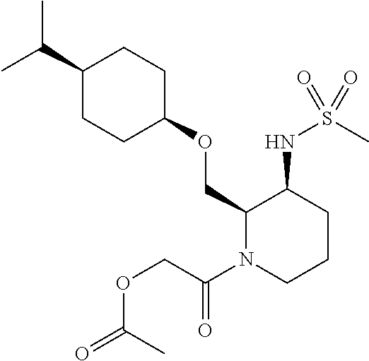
C(C)(C)C1CCC(OCC2N(C(COC(=O)C)=O)CCCC2NS(C)(=O)=O)CC1
